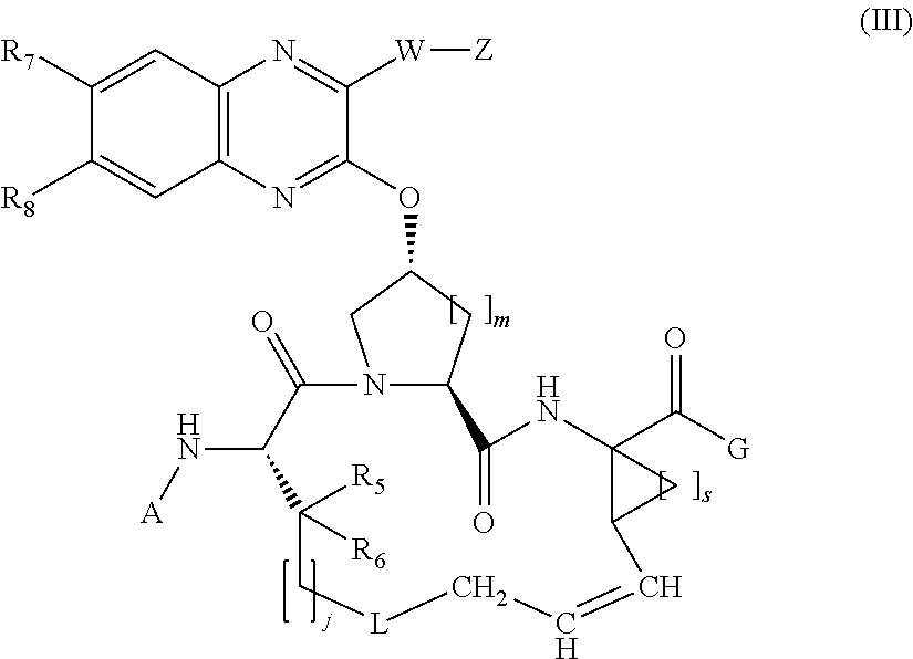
C12=C(N=C(OC3CC4N(C3)C(=O)C(N[A])C([R5])([R6])C[L]CC=CC3C(C([G])=O)(NC4=O)C3)C([W][Z])=N1)C=C([R8])C([R7])=C2
